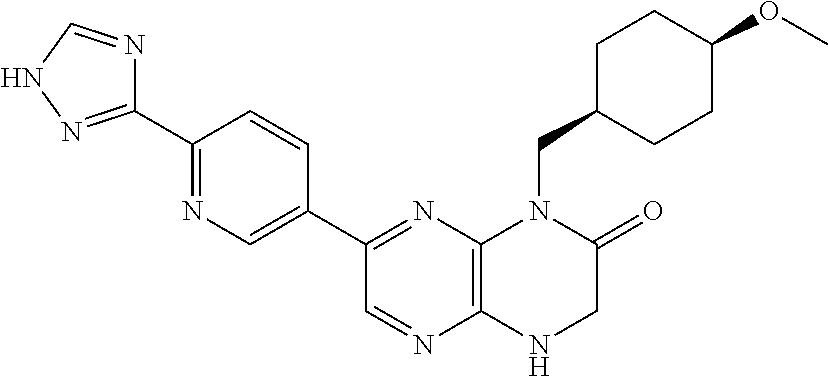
C12=C(N=C(C3=CN=C(C4=NNC=N4)C=C3)C=N1)N(CC1CCC(OC)CC1)C(=O)CN2
